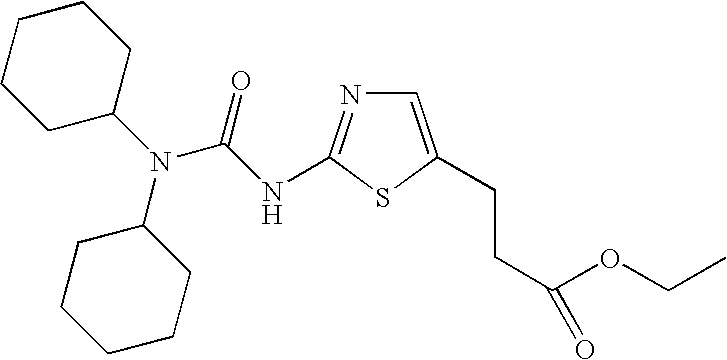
C1C(N(C(NC2=NC=C(CCC(OCC)=O)S2)=O)C2CCCCC2)CCCC1
